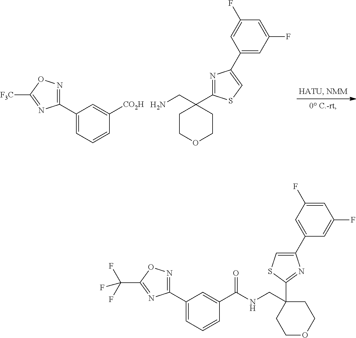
C1COCCC1(CN)C1=NC(C2=CC(F)=CC(F)=C2)=CS1.C1(C2=CC=CC([CO2H])=C2)=NOC([F3C])=N1.C1(C2=CC=CC(C(NCC3(C4=NC(C5=CC(F)=CC(F)=C5)=CS4)CCOCC3)=O)=C2)=NOC(C(F)(F)F)=N1
